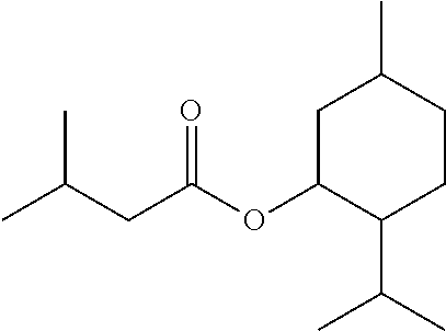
C1(OC(CC(C)C)=O)CC(C)CCC1C(C)C
